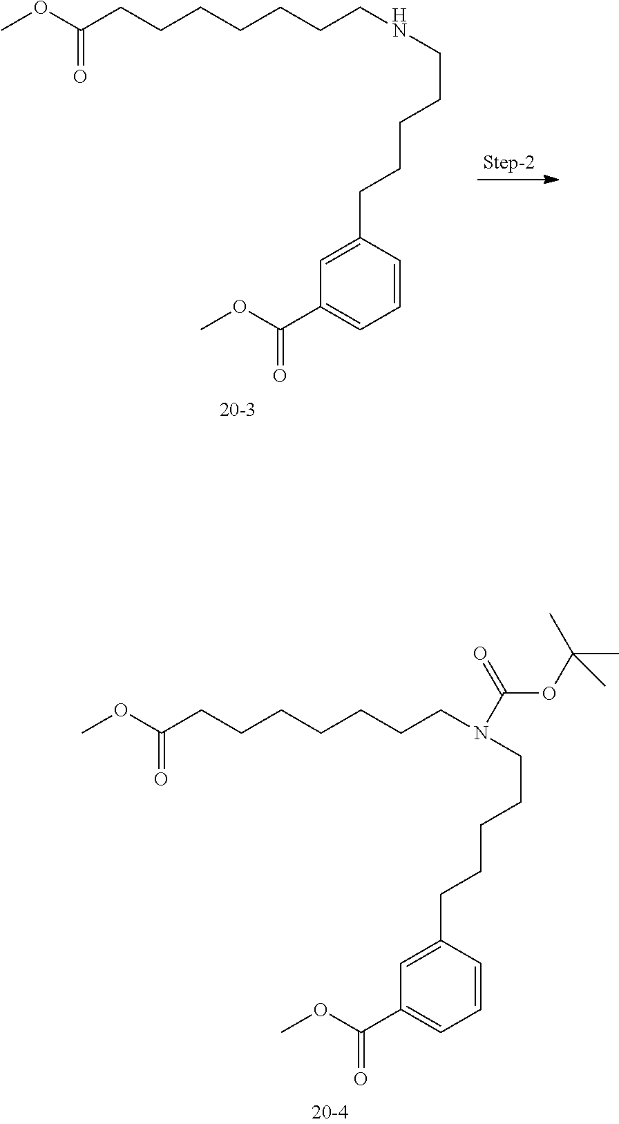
COC(CCCCCCCNCCCCCC1=CC(C(OC)=O)=CC=C1)=O.COC(CCCCCCCN(CCCCCC1=CC(C(OC)=O)=CC=C1)C(OC(C)(C)C)=O)=O
